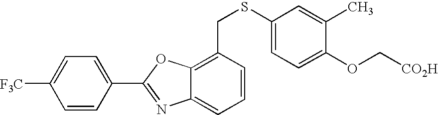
C1([F3C])=CC=C(C2=NC3=CC=CC(CSC4=CC=C(OC[CO2H])C(C)=C4)=C3O2)C=C1
